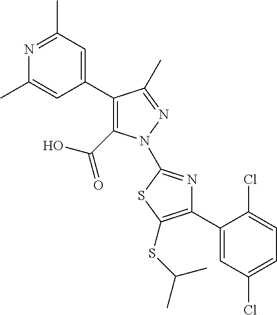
C1(C2=CC(C)=NC(C)=C2)=C(C(=O)O)N(C2=NC(C3=CC(Cl)=CC=C3Cl)=C(SC(C)C)S2)N=C1C
